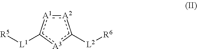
[A2]1:[A1]c([L1][R5])[A3]c1[L2][R6]
